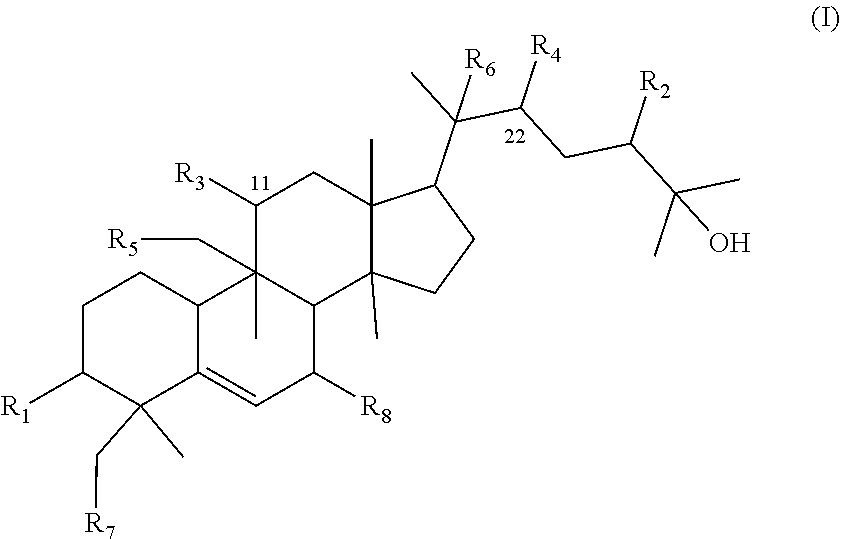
C1C([R1])C(C)(C[R7])C2=CC([R8])C3C4(C)CCC(C(C)(C(CC(C(C)(C)O)[R2])[R4])[R6])C4(C)CC([R3])C3(C)(C[R5])C2C1
